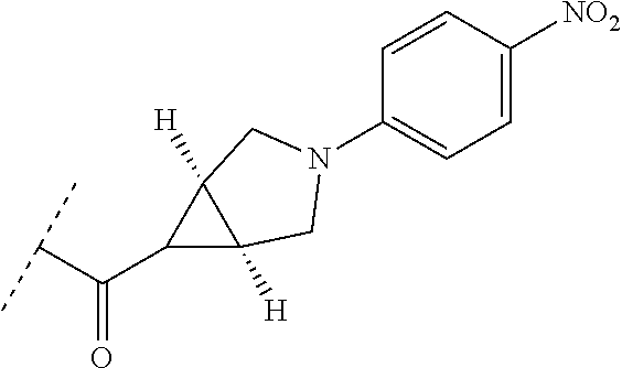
C1=CC([NO2])=CC=C1N1CC2([H])C([H])(C1)C2C(C(C)C)=O
